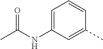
C1=C(NC(C)=O)C=C(C)C=C1
